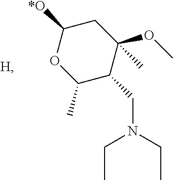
C1(C)C(CN(CC)CC)C(OC)(C)CC([*O])O1
